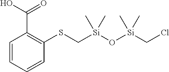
C1=CC=CC(SC[Si](O[Si](CCl)(C)C)(C)C)=C1C(O)=O
